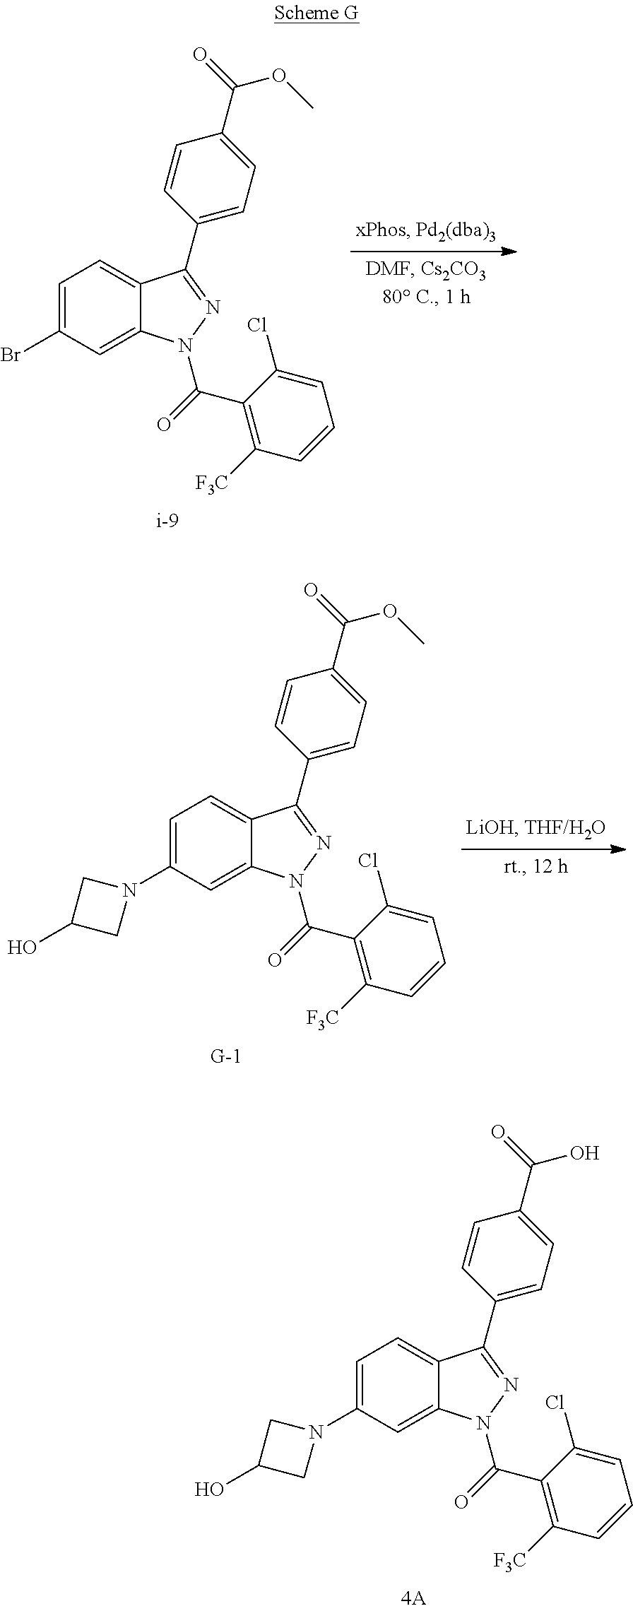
C1=C(N2CC(O)C2)C=C2C(=C1)C(C1=CC=C(C(=O)O)C=C1)=NN2C(=O)C1=C([F3C])C=CC=C1Cl.C1=C(Br)C=C2C(=C1)C(C1=CC=C(C(=O)OC)C=C1)=NN2C(=O)C1=C([F3C])C=CC=C1Cl.C1=C(N2CC(O)C2)C=C2C(=C1)C(C1=CC=C(C(=O)OC)C=C1)=NN2C(=O)C1=C([F3C])C=CC=C1Cl
